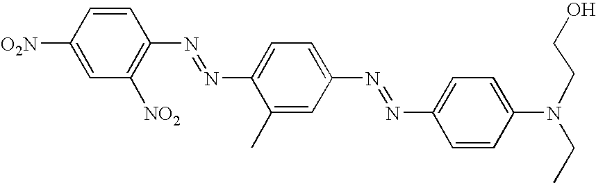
[O2N]C1=CC([NO2])=C(N=NC2=CC=C(N=NC3=CC=C(N(CCO)CC)C=C3)C=C2C)C=C1
